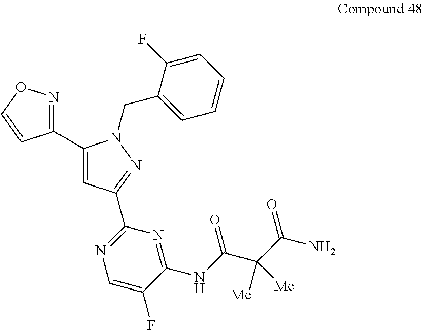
C1(C2=CC(C3=NC=C(F)C(NC(=O)C(C(N)=O)([Me])[Me])=N3)=NN2CC2=CC=CC=C2F)=NOC=C1
